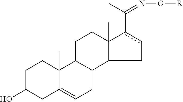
C1C(O)CC2=CCC3C(C2(C)C1)CCC1(C)C3Ccc1C(C)=NO[R]
